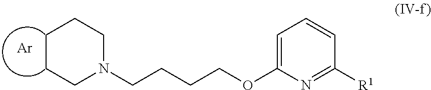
C1=CC=C(OCCCCN2CCCCC2)N=C1[R1].[Ar]
